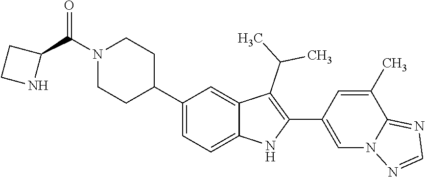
C1N(C(=O)C2CCN2)CCC(C2=CC=C3C(=C2)C(C(C)C)=C(C2=CN4C(=NC=N4)C(C)=C2)N3)C1
